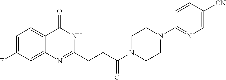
C12=CC=C(F)C=C1N=C(CCC(N1CCN(C3=NC=C([CN])C=C3)CC1)=O)NC2=O
